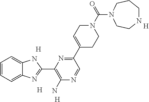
[H].[H].[H].C1=CC=C2C(=C1)NC(C1=C(N)N=CC(C3=CCN(C(=O)N4CCCNCC4)CC3)=N1)=N2.[H]
